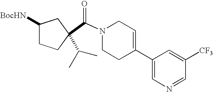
C(N1CCC(C2=CN=CC([CF3])=C2)=CC1)(=O)C1(C(C)C)CCC([BocHN])C1
